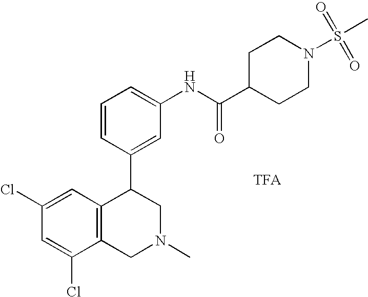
C1(Cl)=CC2=C(C(Cl)=C1)CN(C)CC2C1=CC(NC(C2CCN(S(C)(=O)=O)CC2)=O)=CC=C1.[TFA]
